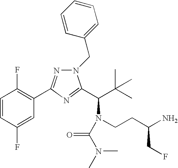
C1=CC(F)=CC(C2=NN(CC3=CC=CC=C3)C(C(C(C)(C)C)N(CCC(N)CF)C(N(C)C)=O)=N2)=C1F
